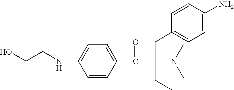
OCCNC1=CC=C(C(C(N(C)C)(CC2=CC=C(N)C=C2)CC)=O)C=C1
